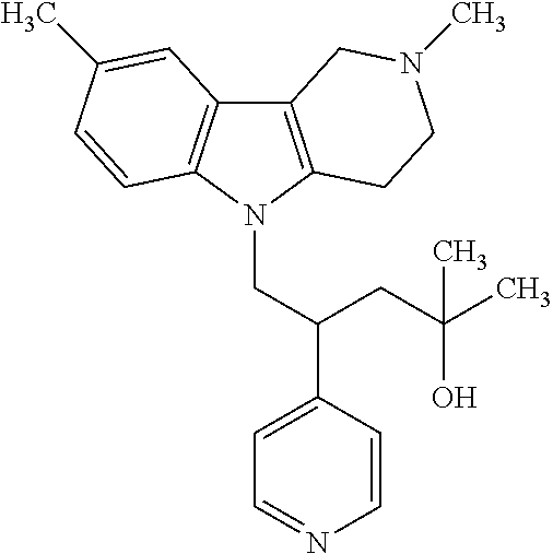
C12=C(N(CC(C3=CC=NC=C3)CC(C)(C)O)C3=C1C=C(C)C=C3)CCN(C)C2
